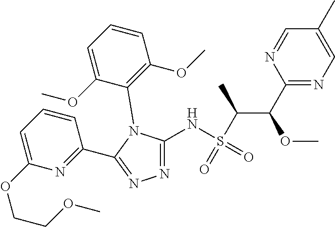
C1(C)=CN=C(C(OC)C(S(=O)(NC2=NN=C(C3=NC(OCCOC)=CC=C3)N2C2=C(OC)C=CC=C2OC)=O)C)N=C1
